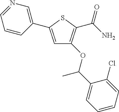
C1=C(C2=CN=CC=C2)SC(C(N)=O)=C1OC(C1=CC=CC=C1Cl)C
